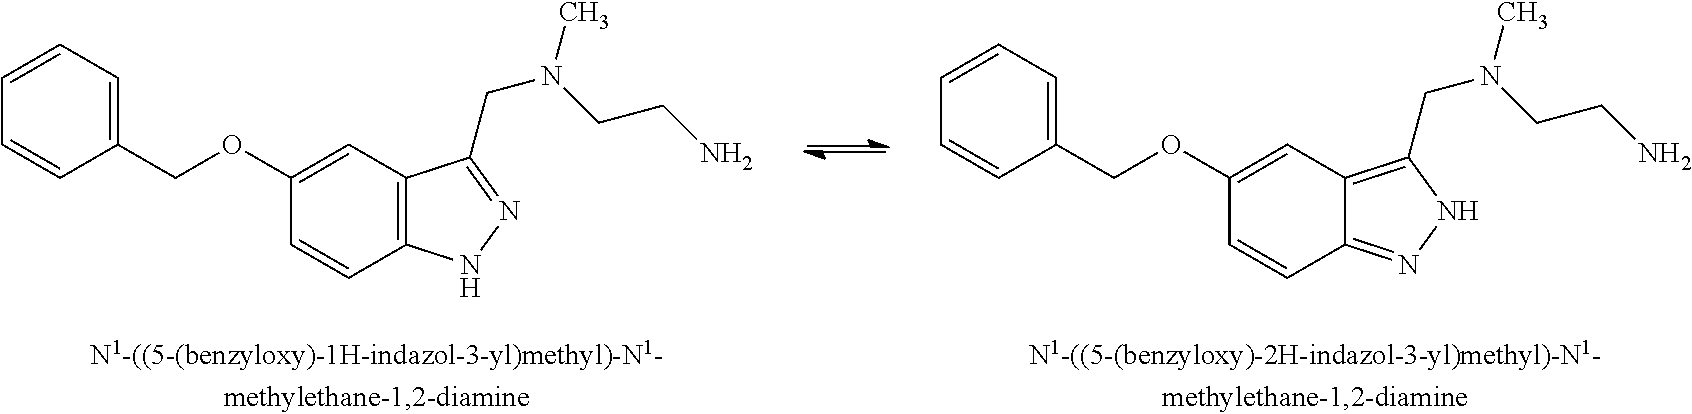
C1=CC=C(COC2=CC3=C(C=C2)NN=C3CN(C)CCN)C=C1.C1=CC=C(COC2=CC3=C(CN(C)CCN)NN=C3C=C2)C=C1
